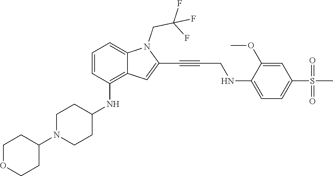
C(C#CC1=CC2=C(NC3CCN(C4CCOCC4)CC3)C=CC=C2N1CC(F)(F)F)NC1=CC=C(S(C)(=O)=O)C=C1OC
